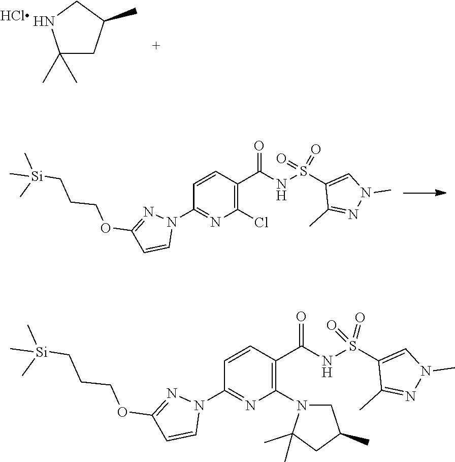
C1(C)(C)CC(C)CN1.Cl.N1(C2=NC(Cl)=C(C(NS(C3=CN(C)N=C3C)(=O)=O)=O)C=C2)N=C(OCCC[Si](C)(C)C)C=C1.N1(C2=NC(N3CC(C)CC3(C)C)=C(C(NS(C3=CN(C)N=C3C)(=O)=O)=O)C=C2)N=C(OCCC[Si](C)(C)C)C=C1
